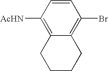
C1([AcHN])=C2C(=C(Br)C=C1)CCCC2
